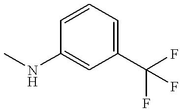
C1(C(F)(F)F)=CC=CC(NC)=C1
